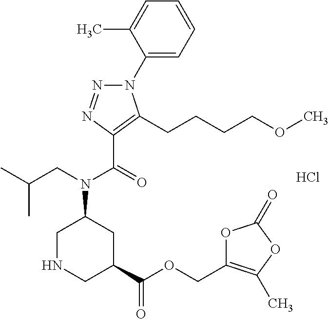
C1(N2N=NC(C(=O)N(CC(C)C)C3CNCC(C(OCC4=C(C)OC(=O)O4)=O)C3)=C2CCCCOC)=CC=CC=C1C.Cl
